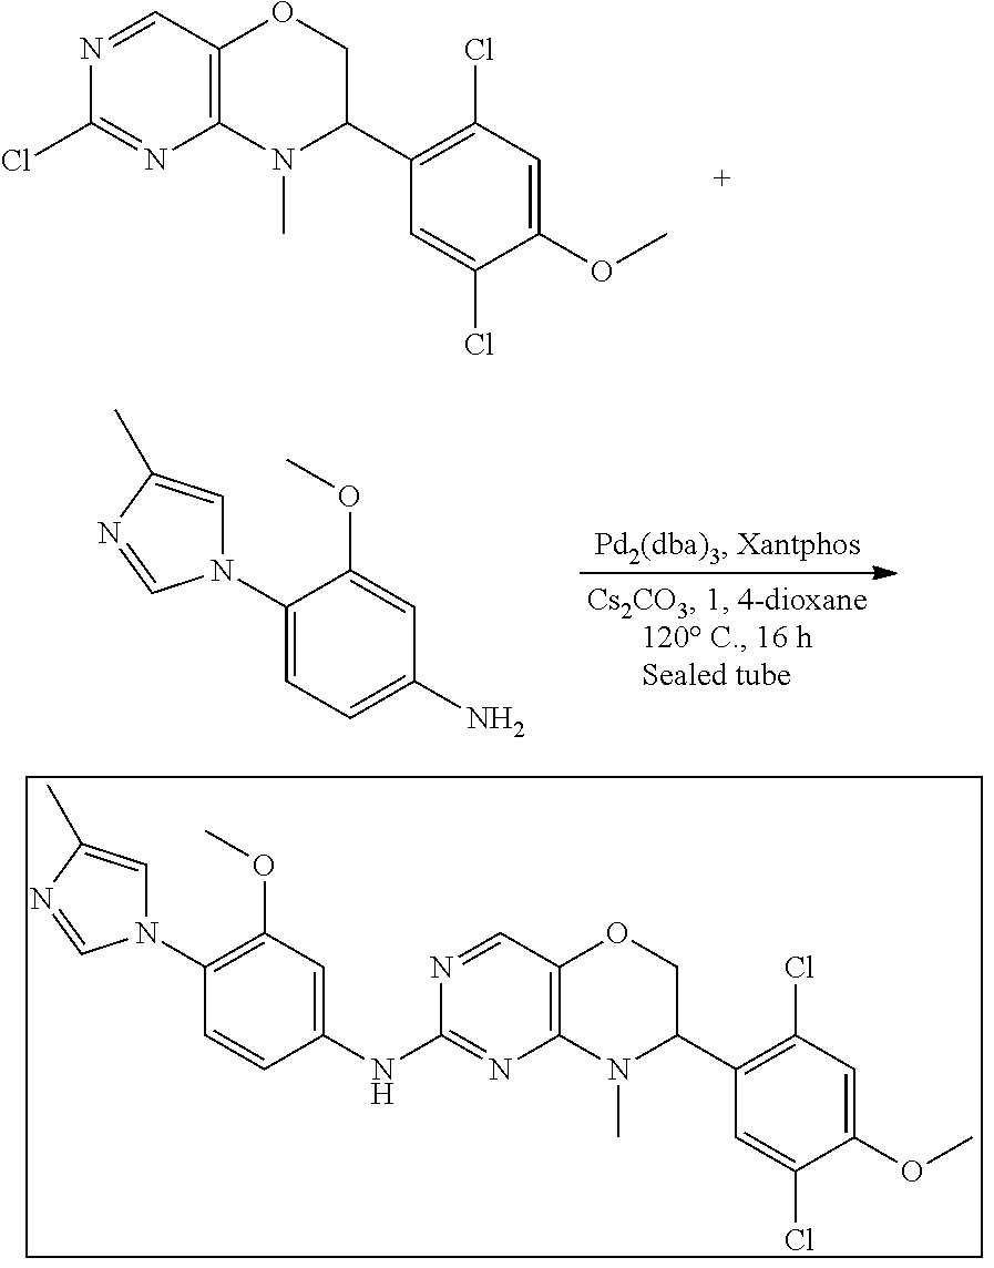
C1(N2C=C(C)N=C2)=CC=C(N)C=C1OC.N1=CC2=C(N=C1Cl)N(C)C(C1=C(Cl)C=C(OC)C(Cl)=C1)CO2.N1=CC2=C(N=C1NC1=CC(OC)=C(N3C=C(C)N=C3)C=C1)N(C)C(C1=C(Cl)C=C(OC)C(Cl)=C1)CO2
